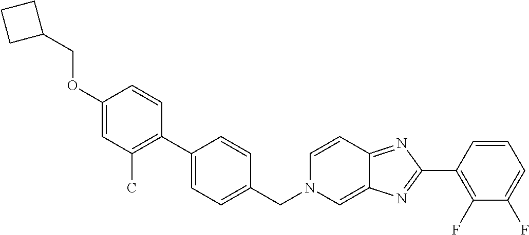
C1(OCC2CCC2)=CC(C)=C(C2=CC=C(CN3C=C4C(=NC(C5=C(F)C(F)=CC=C5)=N4)C=C3)C=C2)C=C1
